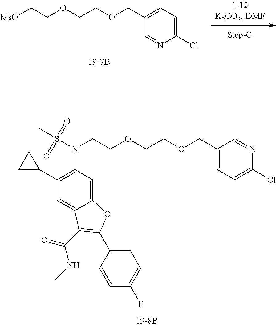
C(C1=CC=C(Cl)N=C1)OCCOCCN(S(C)(=O)=O)C1=C(C2CC2)C=C2C(=C1)OC(C1=CC=C(F)C=C1)=C2C(=O)NC.C1(COCCOCC[MsO])=CC=C(Cl)N=C1
